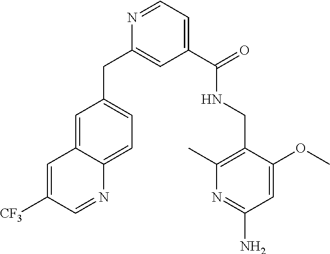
C1=C2C(=CC=C1CC1=CC(C(=O)NCC3=C(C)N=C(N)C=C3OC)=CC=N1)N=CC([CF3])=C2
